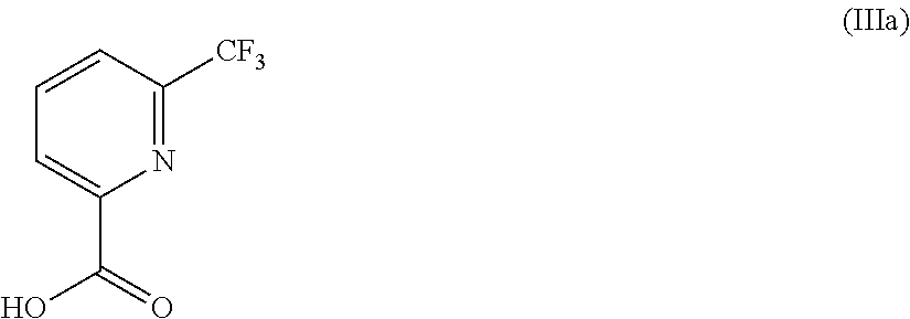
O=C(O)C1=CC=CC([CF3])=N1
